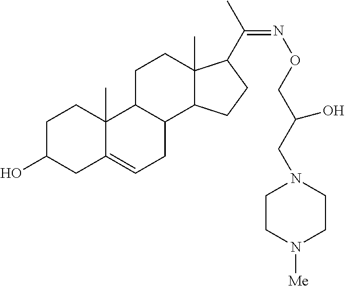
C1C(O)CC2=CCC3C(C2(C)C1)CCC1(C)C3CCC1C(C)=NOCC(CN1CCN([Me])CC1)O
